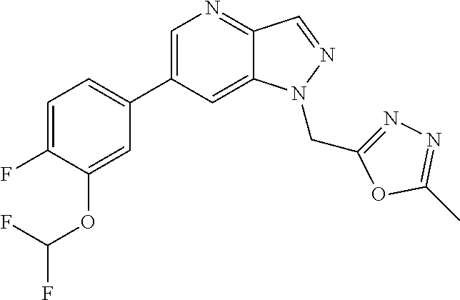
C1(C2=CC=C(F)C(OC(F)F)=C2)=CN=C2C(=C1)N(CC1=NN=C(C)O1)N=C2
